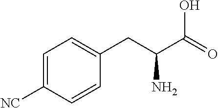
C1=CC([NC])=CC=C1CC(C(O)=O)N
